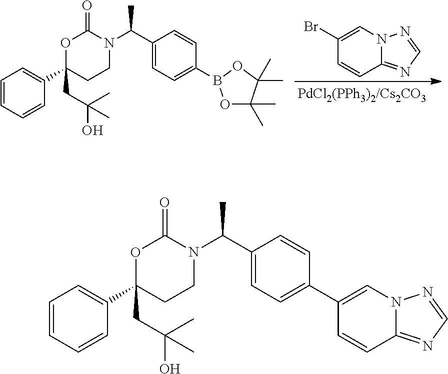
C1=CC=CC(C2(CC(O)(C)C)CCN(C(C3=CC=C(B4OC(C)(C)C(C)(C)O4)C=C3)C)C(=O)O2)=C1.C1(Br)=CN2C(=NC=N2)C=C1.C1=CC=CC(C2(CC(O)(C)C)CCN(C(C3=CC=C(C4=CN5C(=NC=N5)C=C4)C=C3)C)C(=O)O2)=C1
